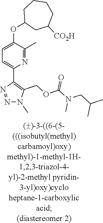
N1=C(C)C(OC2CC([CO2H])CCCC2)=CC=C1C1=C(COC(N(CC(C)C)C)=O)N(C)N=N1
